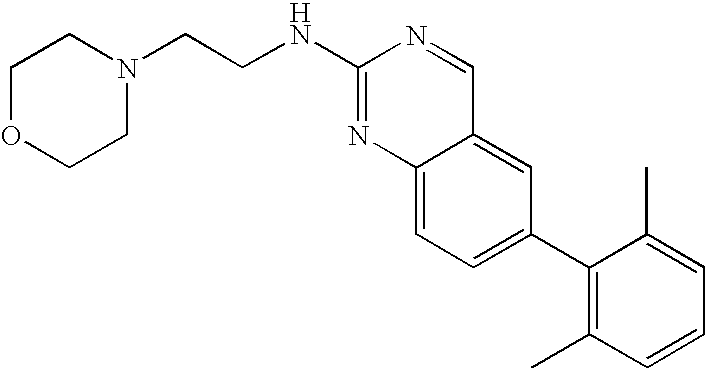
C12=CC=C(C3=C(C)C=CC=C3C)C=C1C=NC(NCCN1CCOCC1)=N2
